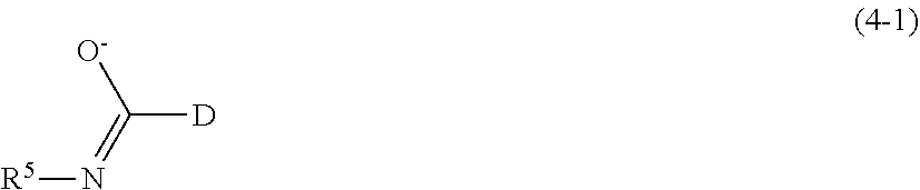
C([D])(=N[R5])[O-]
